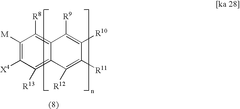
[M]C1=C([X4])C([R13])=C2C(=C1[R8])C([R9])=C([R10])C([R11])=C2[R12]
